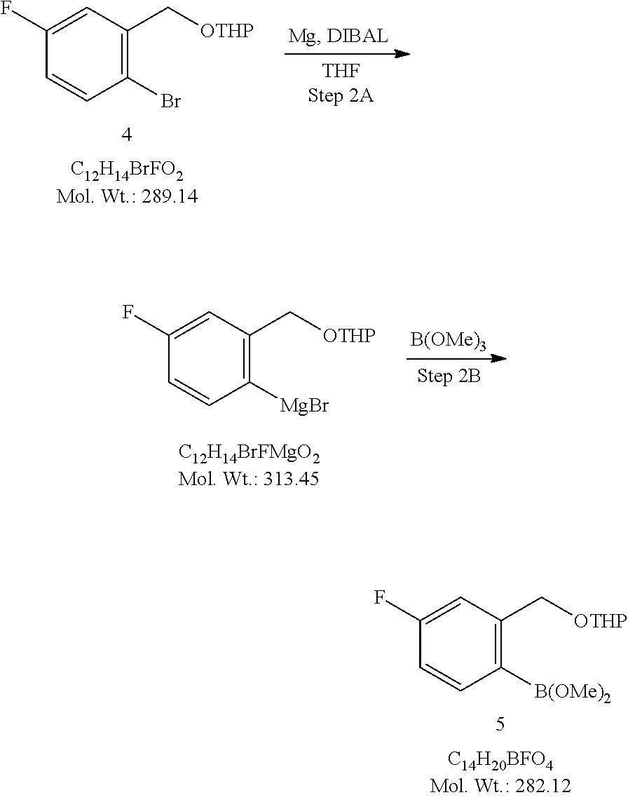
C1(F)=CC(C[OTHP])=C(Br)C=C1.C1(F)=CC(C[OTHP])=C([MgBr])C=C1.[B(OMe)3].C1(F)=CC(C[OTHP])=C([B(OMe)2])C=C1
